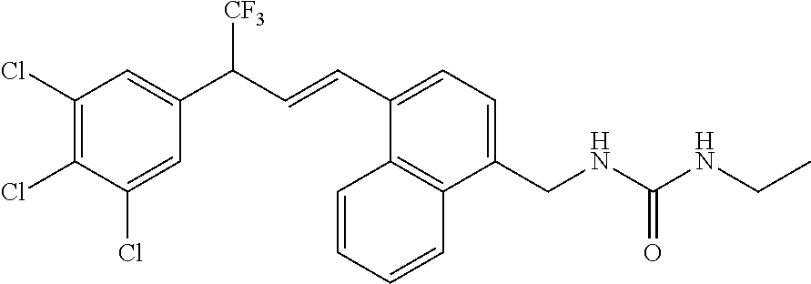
C1(CNC(NCC)=O)=CC=C(C=CC(C2=CC(Cl)=C(Cl)C(Cl)=C2)[CF3])C2=C1C=CC=C2
